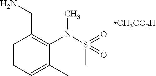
C1=CC=C(C)C(N(S(C)(=O)=O)C)=C1CN.[CH3CO2H]
